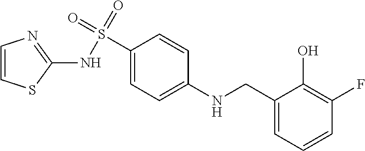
C1(CNC2=CC=C(S(=O)(=O)NC3=NC=CS3)C=C2)=CC=CC(F)=C1O
